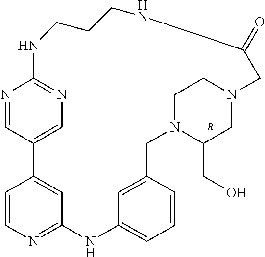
N1=CC2=CN=C1NCCCNC(=O)CN1CC(CO)N(CC3=CC(=CC=C3)NC3=NC=CC2=C3)CC1.[R]
